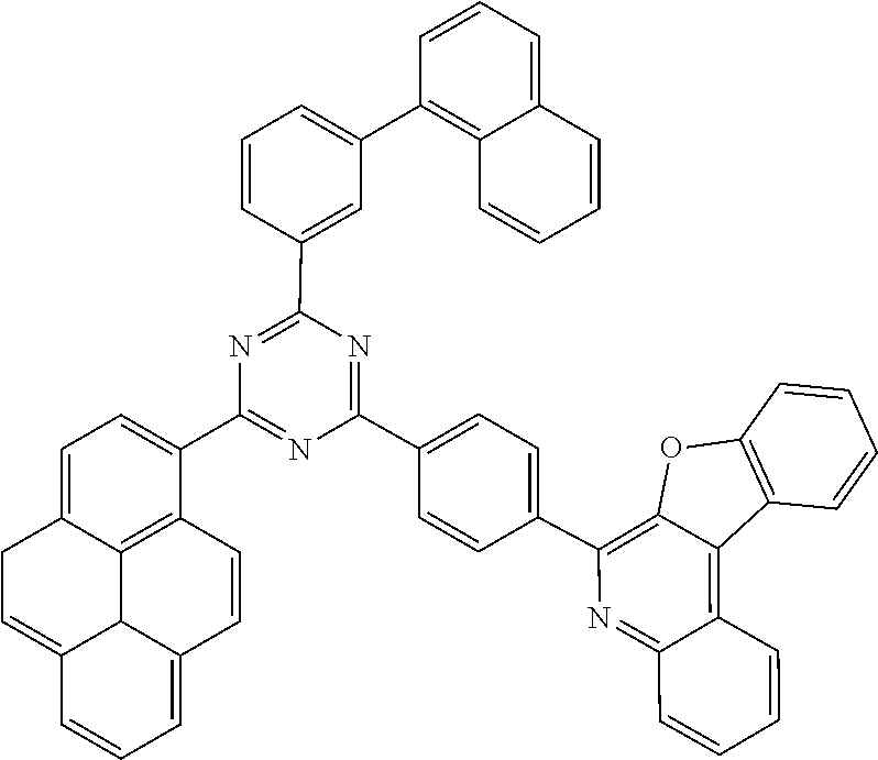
C12=C(C=CC=C1)OC1=C(C3=CC=C(C4=NC(C5=CC(C6=C7C(=CC=C6)C=CC=C7)=CC=C5)=NC(C5=CC=C6C7=C5C=CC5=CC=CC(=CC6)C75)=N4)C=C3)N=C3C(=C21)C=CC=C3
